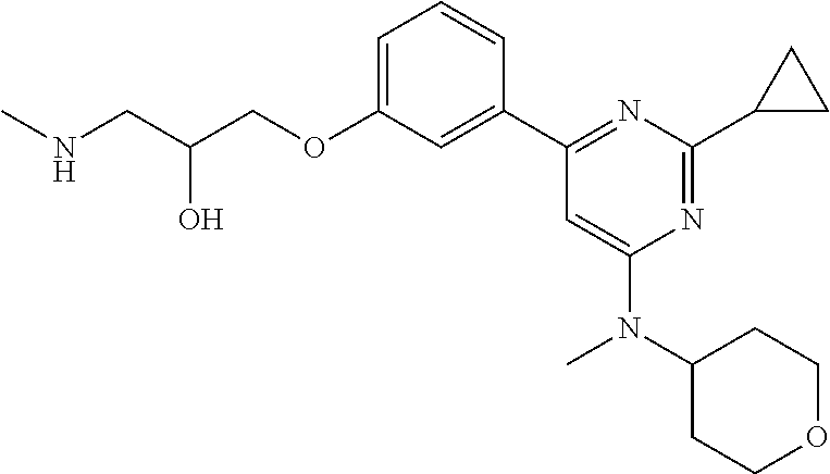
C1=C(OCC(CNC)O)C=C(C2=NC(C3CC3)=NC(N(C3CCOCC3)C)=C2)C=C1
